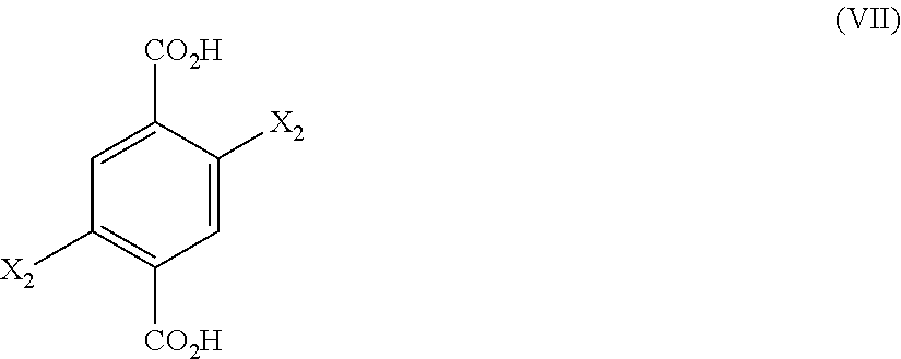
C1=C([CO2H])C([X2])=CC([CO2H])=C1[X2]
